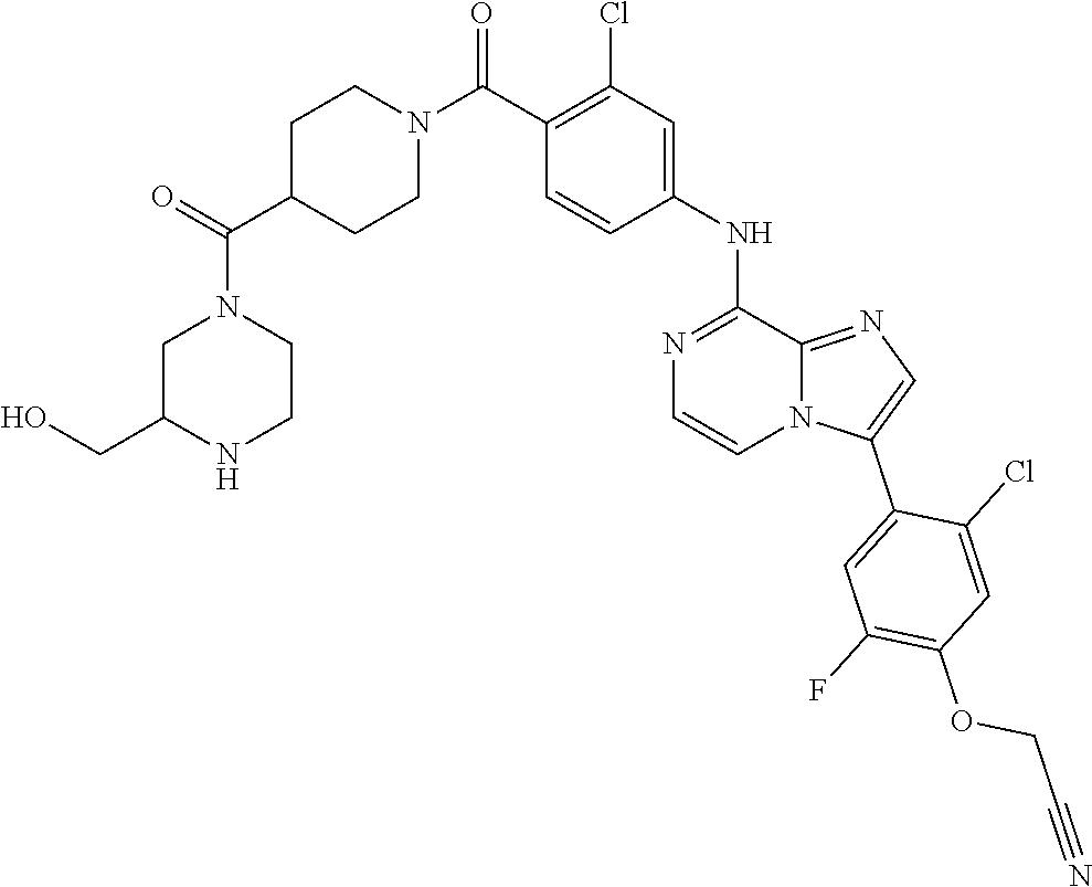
C12=NC=C(C3=CC(F)=C(OCC#N)C=C3Cl)N1C=CN=C2NC1=CC(Cl)=C(C(N2CCC(C(=O)N3CCNC(CO)C3)CC2)=O)C=C1
